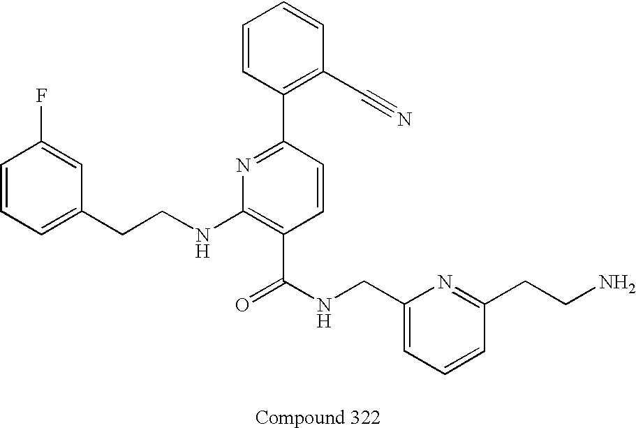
C1=CC=C(CCNC2=C(C(NCC3=CC=CC(CCN)=N3)=O)C=CC(C3=C(C#N)C=CC=C3)=N2)C=C1F
